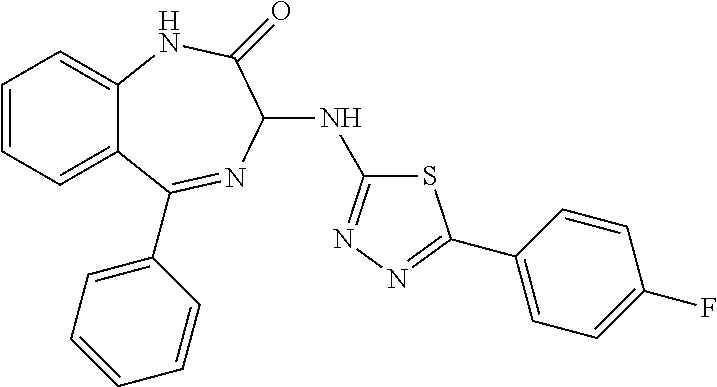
C1=CC=C2C(=C1)NC(=O)C(NC1=NN=C(C3=CC=C(F)C=C3)S1)N=C2C1=CC=CC=C1
